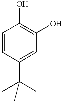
C1=CC(O)=C(O)C=C1C(C)(C)C
